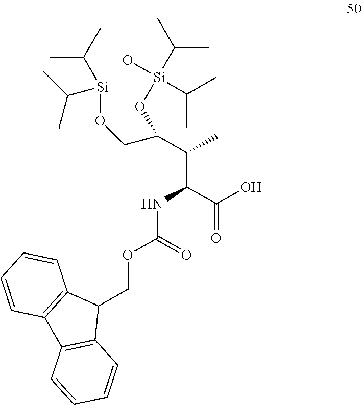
C(C(C(O)=O)NC(OCC1C2=C(C3=C1C=CC=C3)C=CC=C2)=O)(C(CO[Si](C(C)C)C(C)C)O[Si](O)(C(C)C)C(C)C)C
